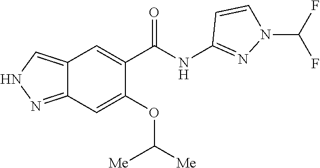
C12=CNN=C1C=C(OC([Me])[Me])C(C(NC1=NN(C(F)F)C=C1)=O)=C2
